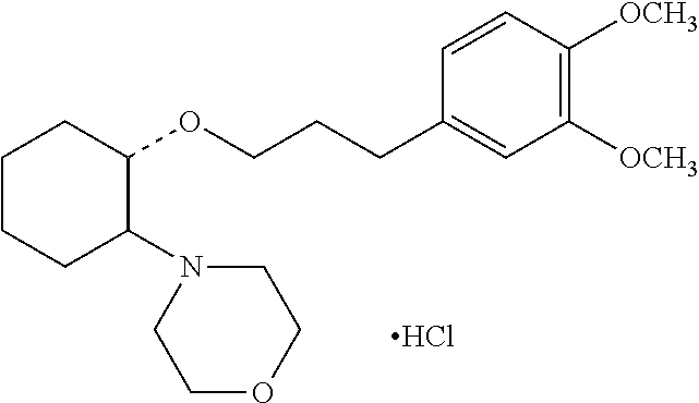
Cl.C1CCC(N2CCOCC2)C(OCCCC2=CC([OCH3])=C([OCH3])C=C2)C1
